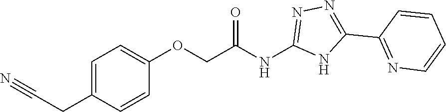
C(OC1=CC=C(CC#N)C=C1)C(NC1=NN=C(C2=NC=CC=C2)N1)=O
